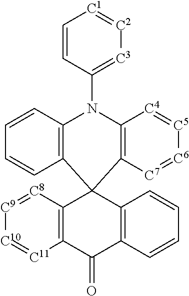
C1=CC2=C(C=C1)C1(C3=C(N2C2=[C3][C2]=[C1]C=C2)[C4]=[C5][C6]=[C7]3)C2=C(C=CC=C2)C(=O)C2=C1[C8]=[C9][C10]=[C11]2
